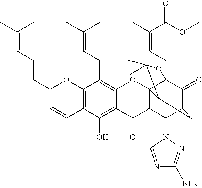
C12=C(C=CC(CCC=C(C)C)(C)O1)C(O)=C1C(=C2CC=C(C)C)OC23C4(CC=C(C)C(OC)=O)C(=O)C(CC2C(C)(C)O4)C(N2C=NC(N)=N2)C3C1=O
